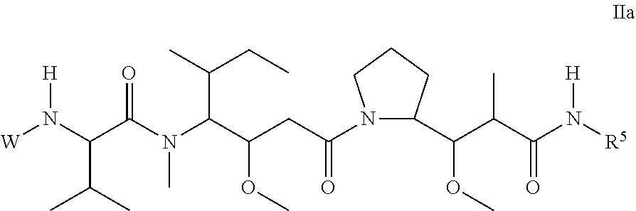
[W]N(C(C(N(C(C(CC(N1C(C(C(C(N([R5])[H])=O)C)OC)CCC1)=O)OC)C(C)CC)C)=O)C(C)C)[H]
